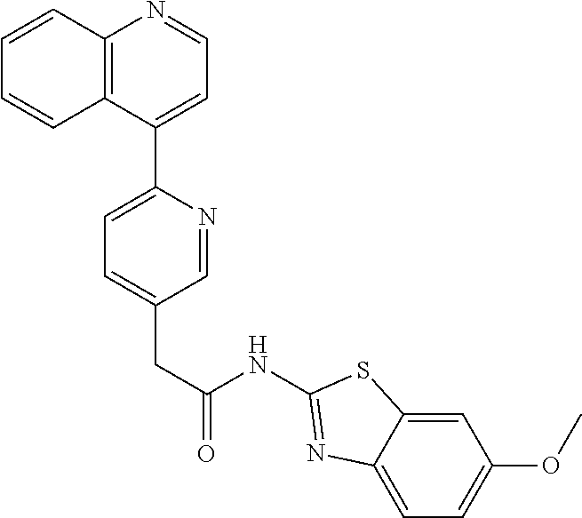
C12=C(C(C3=CC=C(CC(=O)NC4=NC5=CC=C(OC)C=C5S4)C=N3)=CC=N1)C=CC=C2
